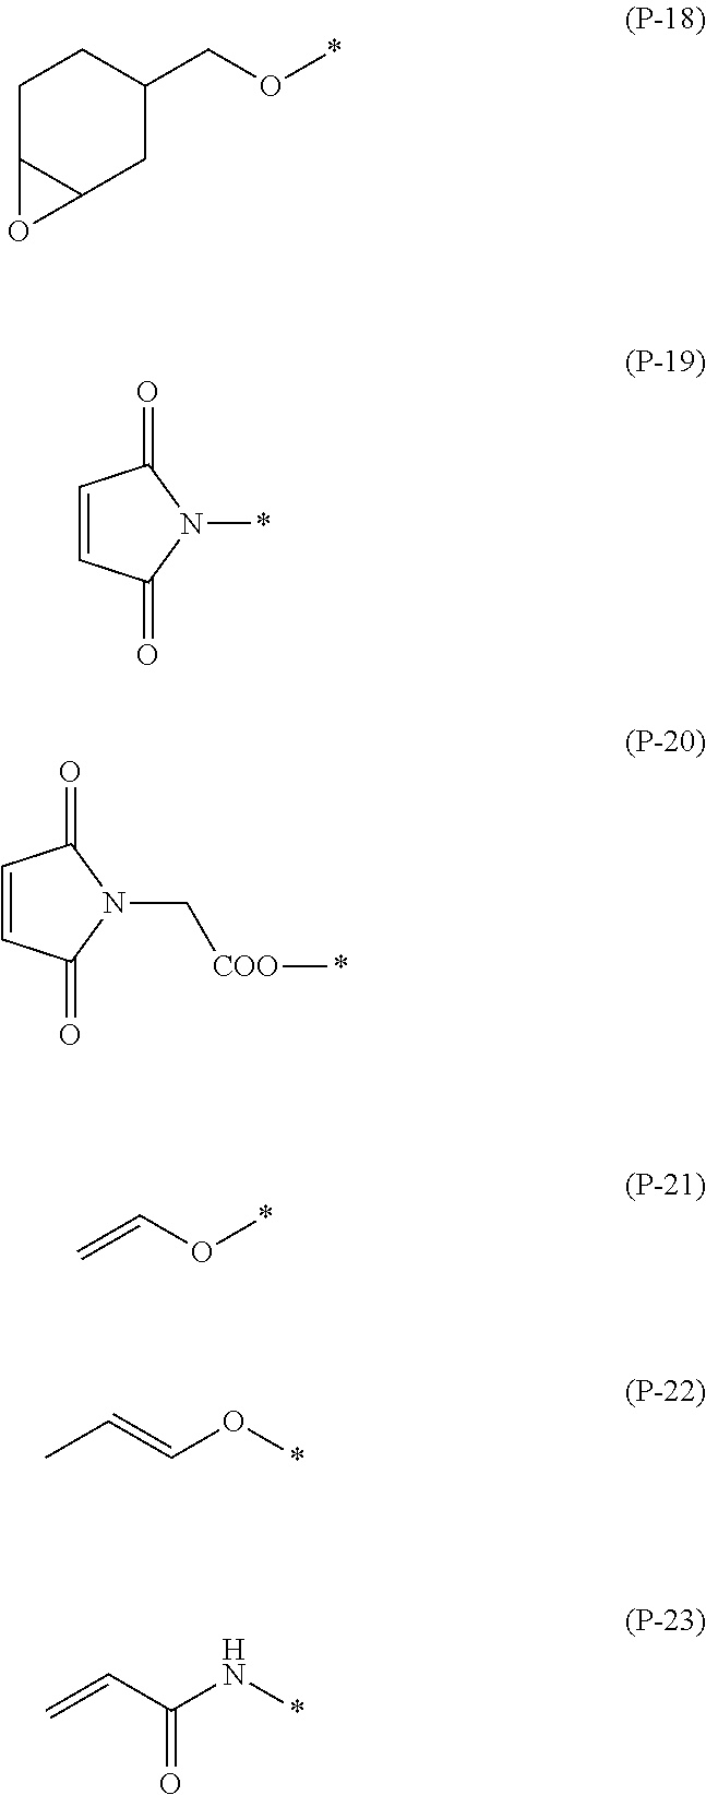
C1C2C(CC(CO*)C1)O2.C1=CC(=O)N(*)C1=O.C1=CC(=O)N(C[COO]*)C1=O.C=CO*.CC=CO*.C=CC(N*)=O
